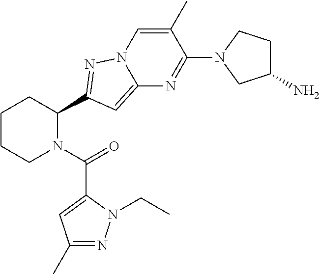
C1CCN(C(=O)C2=CC(C)=NN2CC)C(C2=NN3C(=C2)N=C(N2CC(N)CC2)C(C)=C3)C1
